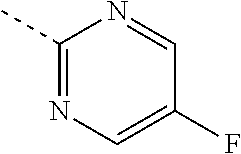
C1(C)=NC=C(F)C=N1
